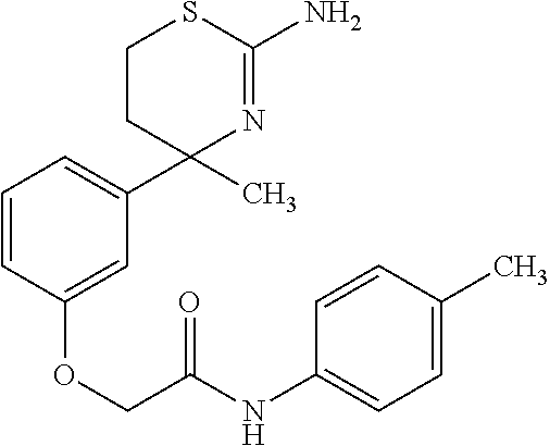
C1CC(C)(C2=CC=CC(OCC(NC3=CC=C(C)C=C3)=O)=C2)N=C(N)S1
